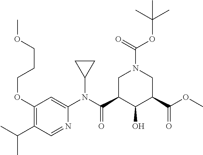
C1(OCCCOC)=C(C(C)C)C=NC(N(C(C2C(O)C(C(OC)=O)CN(C(OC(C)(C)C)=O)C2)=O)C2CC2)=C1
